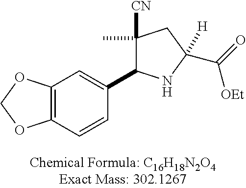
C12=C(C=CC(C3C(C)([CN])CC(C(=O)[OEt])([H])N3)=C1)OCO2
